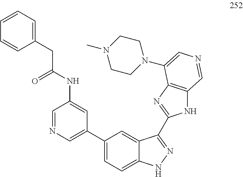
C1=NC=C(C2=CC=C3C(=C2)C(C2=NC4=C(N2)C=NC=C4N2CCN(C)CC2)=NN3)C=C1NC(CC1=CC=CC=C1)=O
